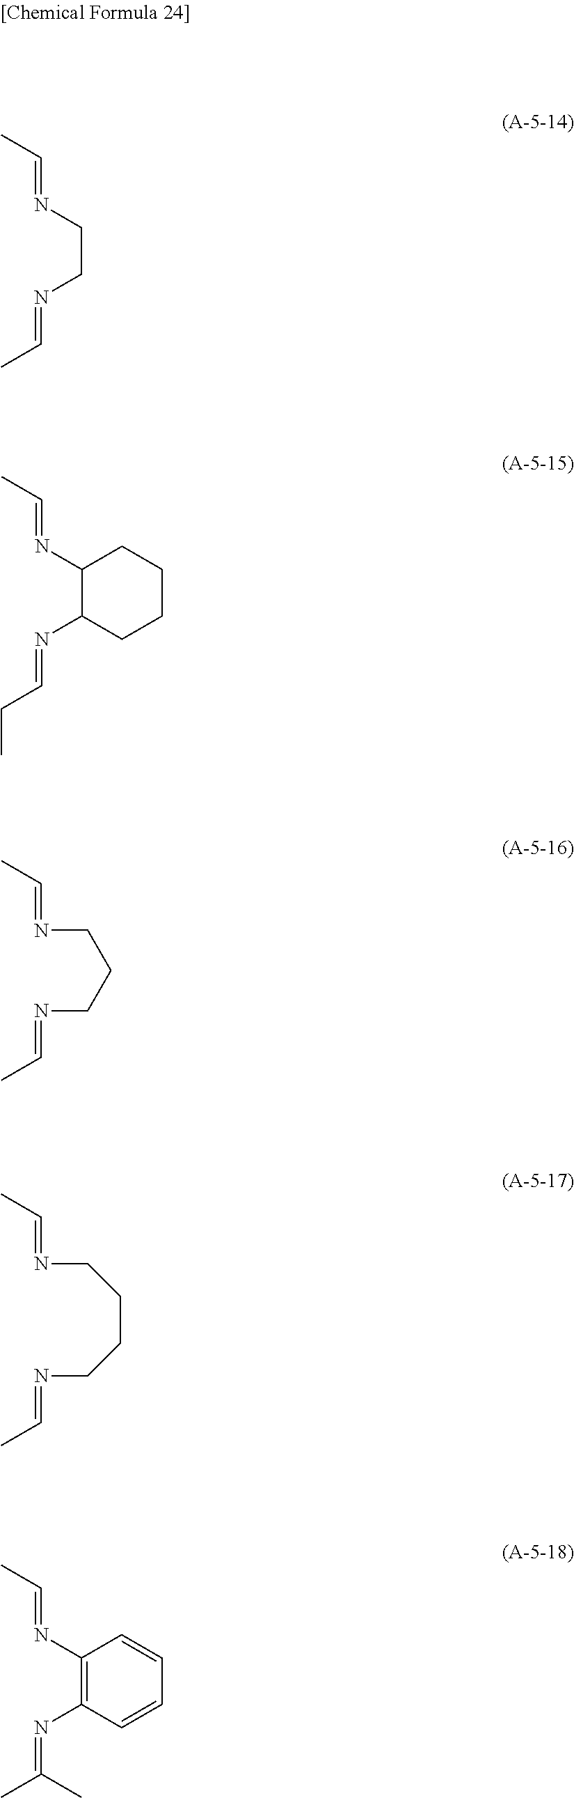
N(CCN=CC)=CC.C1(N=CC)C(N=CCC)CCCC1.CC=NCCCN=CC.C(CCCN=CC)N=CC.C1(N=CC)=C(N=C(C)C)C=CC=C1
